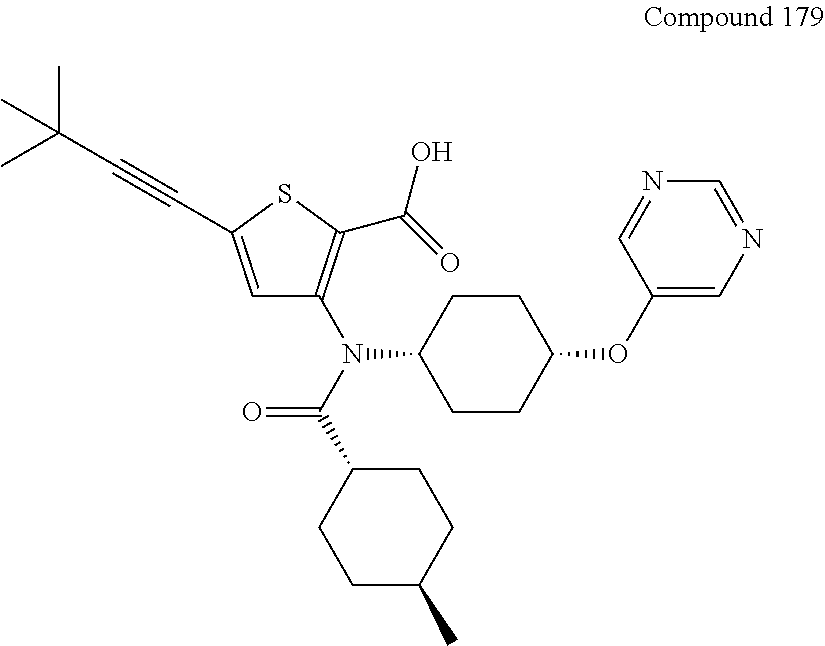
C(N(C1=C(C(=O)O)SC(C#CC(C)(C)C)=C1)C1CCC(OC2=CN=CN=C2)CC1)(C1CCC(C)CC1)=O
